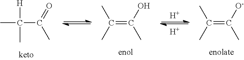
[H].[H].C(=C([O-])C)(C)C.C(=C(O)C)(C)C.CC(C(=O)C)([H])C
